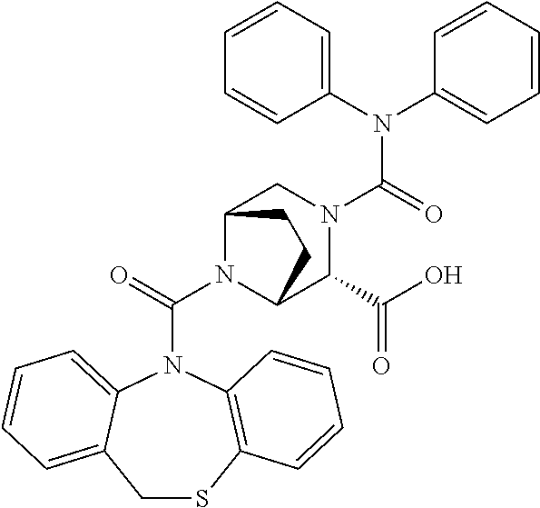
N(C(=O)N1CC2N(C(=O)N3C4=CC=CC=C4CSC4=C3C=CC=C4)C(C1C(O)=O)CC2)(C1=CC=CC=C1)C1=CC=CC=C1
